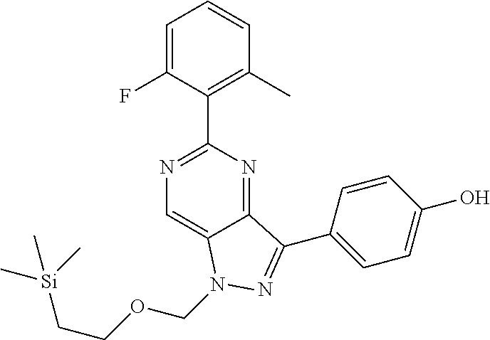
C1=C(F)C(C2=NC=C3C(=N2)C(C2=CC=C(O)C=C2)=NN3COCC[Si](C)(C)C)=C(C)C=C1
